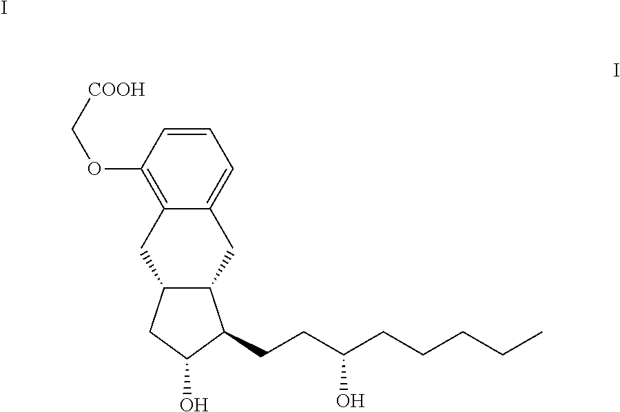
C1=CC(OC[COOH])=C2C(=C1)CC1C(C2)CC(O)C1CCC(CCCCC)O.I
